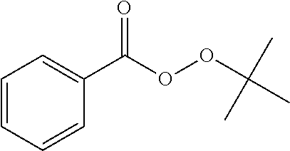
C1=CC=CC(C(OOC(C)(C)C)=O)=C1
